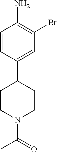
C1=CC(C2CCN(C(=O)C)CC2)=CC(Br)=C1N
